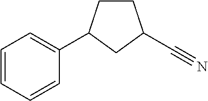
C1=CC=CC(C2CCC(C#N)C2)=C1
